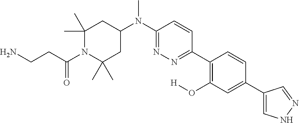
C1(C)(C)CC(N(C2=NN=C(C3=C(O[H])C=C(C4=CNN=C4)C=C3)C=C2)C)CC(C)(C)N1C(CCN)=O
